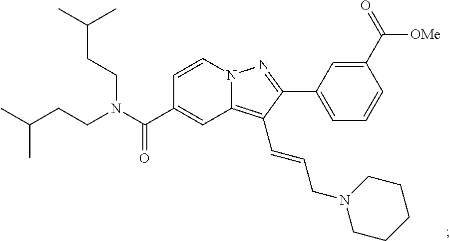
N12C(=C(C=CCN3CCCCC3)C(C3=CC=CC(C(=O)[OMe])=C3)=N1)C=C(C(N(CCC(C)C)CCC(C)C)=O)C=C2
